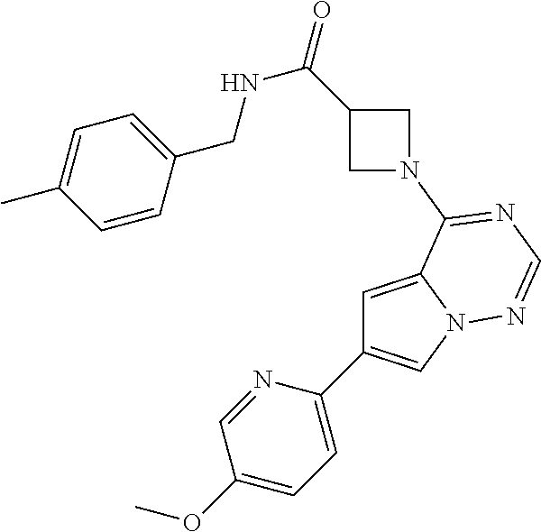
C1=C2N(C=C1C1=CC=C(OC)C=N1)N=CN=C2N1CC(C(=O)NCC2=CC=C(C)C=C2)C1
